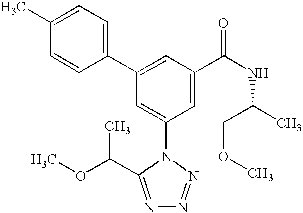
C1(C2=CC(C(NC(C)COC)=O)=CC(N3C(C(OC)C)=NN=N3)=C2)=CC=C(C)C=C1
